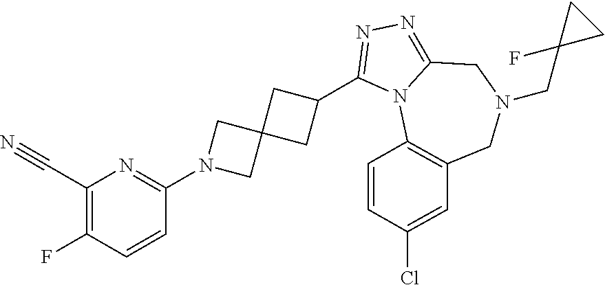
C1(F)=C(C#N)N=C(N2CC3(C2)CC(C2=NN=C4N2C2=C(CN(CC5(F)CC5)C4)C=C(Cl)C=C2)C3)C=C1
